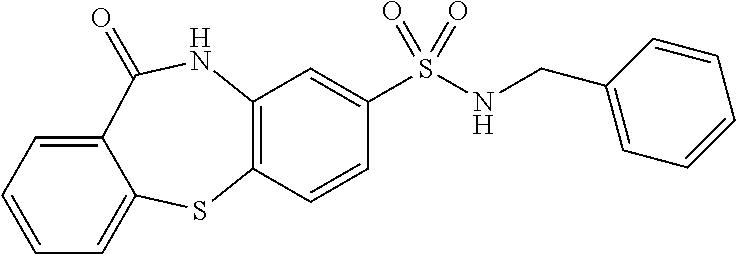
C12=C(C=CC(S(=O)(=O)NCC3=CC=CC=C3)=C1)SC1=CC=CC=C1C(=O)N2
